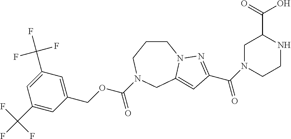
C1CCN(C(OCC2=CC(C(F)(F)F)=CC(C(F)(F)F)=C2)=O)CC2=CC(C(N3CCNC(C(=O)O)C3)=O)=NN12
